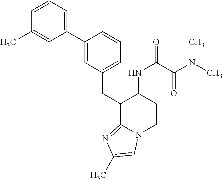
C(C1C2=NC(C)=CN2CCC1NC(=O)C(N(C)C)=O)C1=CC=CC(C2=CC=CC(C)=C2)=C1
